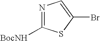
N1=C([BocNH])SC(Br)=C1
